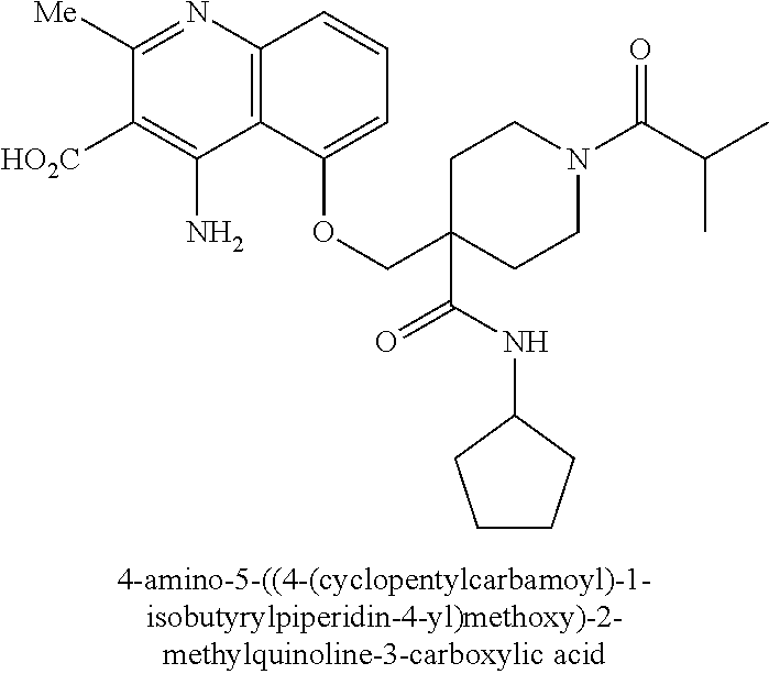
C1([Me])=NC2=C(C(N)=C1[HO2C])C(OCC1(C(NC3CCCC3)=O)CCN(C(C(C)C)=O)CC1)=CC=C2
